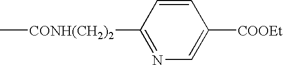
C[CONH(CH2)2]C1=NC=C([COOEt])C=C1
